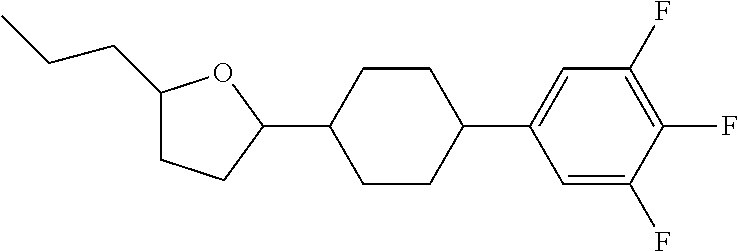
C1(CCC)CCC(C2CCC(C3=CC(F)=C(F)C(F)=C3)CC2)O1
